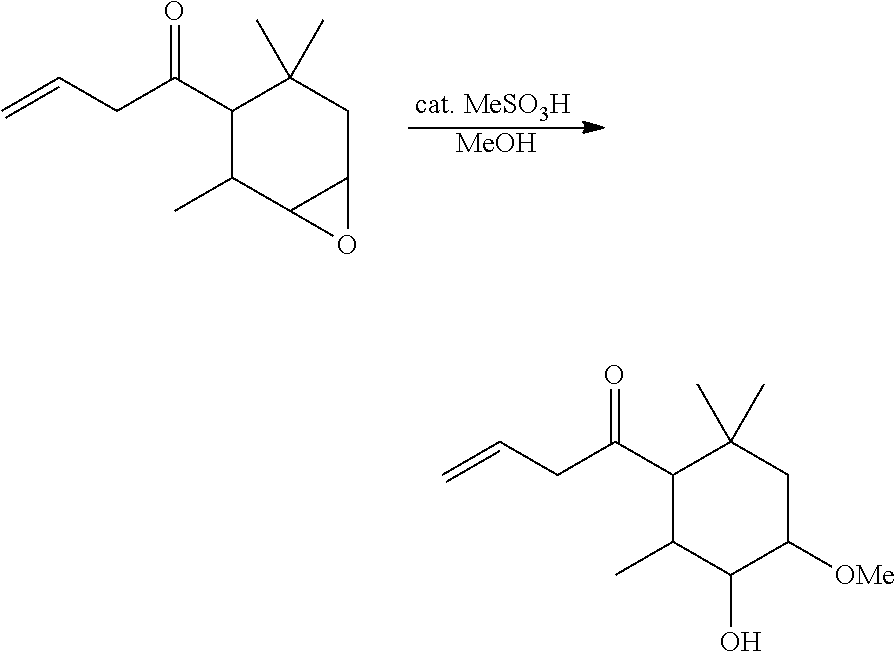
[MeOH].C1(C(CC=C)=O)C(C)C2C(CC1(C)C)O2.C1(C(CC=C)=O)C(C)C(O)C([OMe])CC1(C)C
